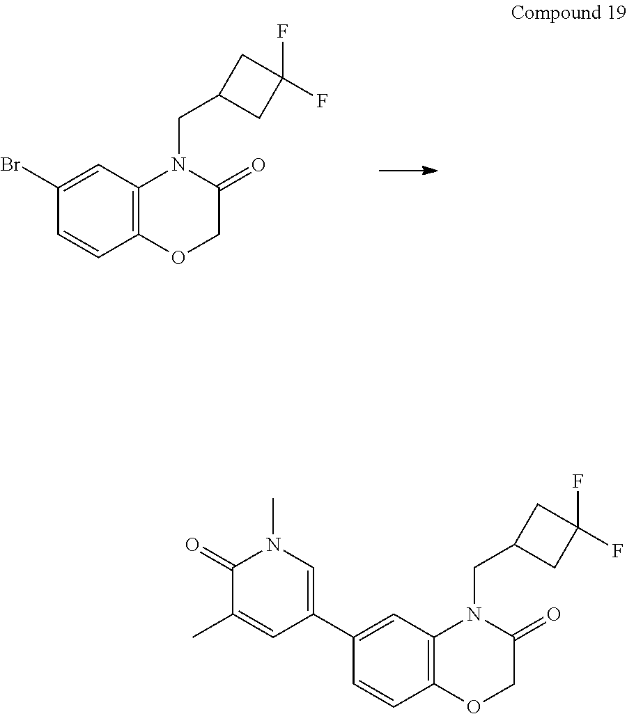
C1(Br)=CC2=C(C=C1)OCC(=O)N2CC1CC(F)(F)C1.C1(C2=CN(C)C(=O)C(C)=C2)=CC2=C(C=C1)OCC(=O)N2CC1CC(F)(F)C1
